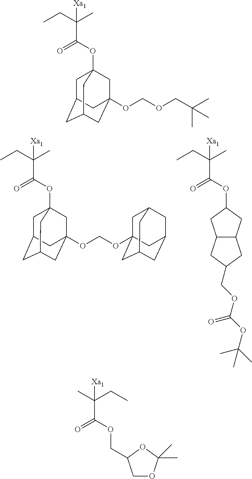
CCC(C)(C(OC12CC3CC(CC(OCOCC(C)(C)C)(C1)C3)C2)=O)[Xa1].CCC(C)(C(OC12CC3CC(CC(OCOC45CC6CC(CC(C4)C6)C5)(C1)C3)C2)=O)[Xa1].CCC(C)(C(OC1CC2C(C1)CC(COC(OC(C)(C)C)=O)C2)=O)[Xa1].CC(CC)(C(OCC1COC(C)(C)O1)=O)[Xa1]
